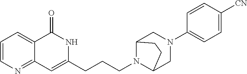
C1=CN=C2C(=C1)C(=O)NC(CCCN1C3CN(C4=CC=C([CN])C=C4)CC1CC3)=C2
